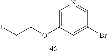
C1=C(OCCF)C=C(Br)C=N1
